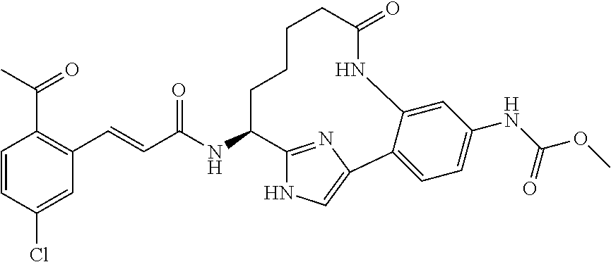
C1=CC(Cl)=CC(C=CC(NC2C3=NC(=CN3)C3=CC=C(NC(OC)=O)C=C3NC(=O)CCCC2)=O)=C1C(=O)C
